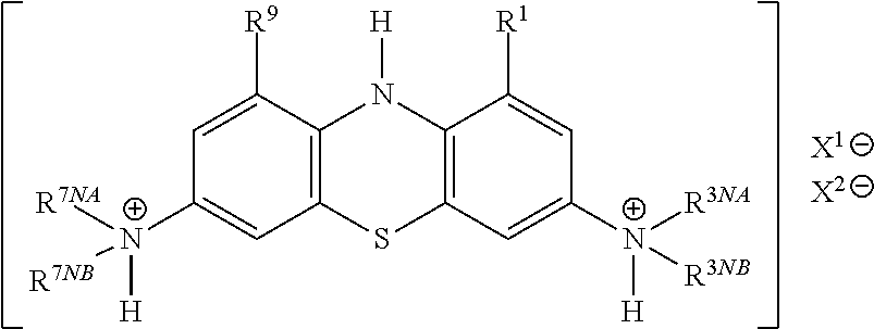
C1([R9])=CC([N+]([R7NA])([R7NB])[H])=CC2=C1N([H])C1=C(S2)C=C([N+]([R3NA])([R3NB])[H])C=C1[R1]
